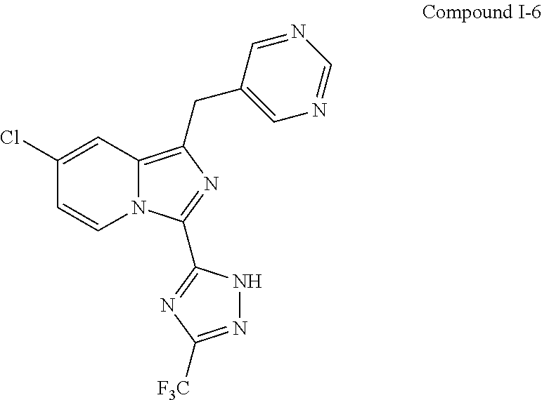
N12C(=C(CC3=CN=CN=C3)N=C1C1=NC([F3C])=NN1)C=C(Cl)C=C2
